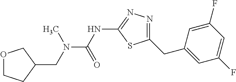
N(C(NC1=NN=C(CC2=CC(F)=CC(F)=C2)S1)=O)(C)CC1COCC1
